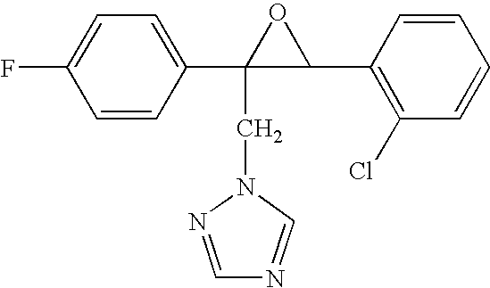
C1=C(C2(CN3C=NC=N3)C(C3=C(Cl)C=CC=C3)O2)C=CC(F)=C1
